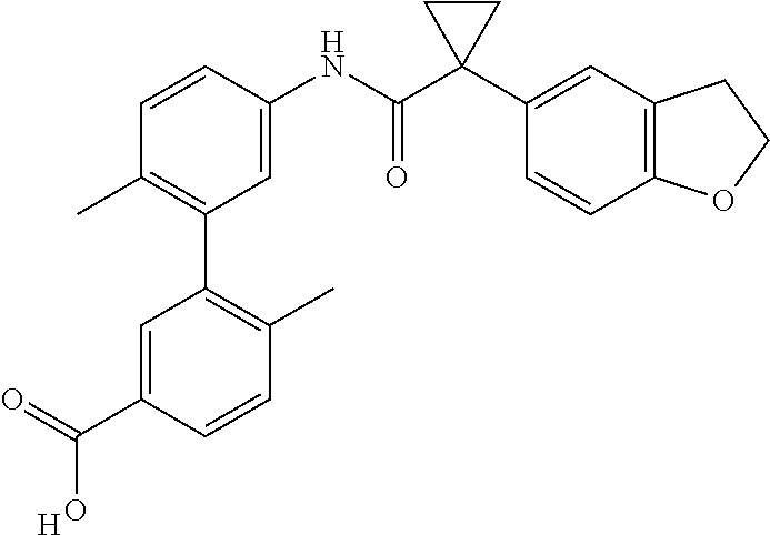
C1=C(NC(C2(C3=CC4=C(C=C3)OCC4)CC2)=O)C=CC(C)=C1C1=C(C)C=CC(C(=O)O)=C1.[H]
